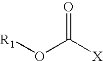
[R1]OC([X])=O
